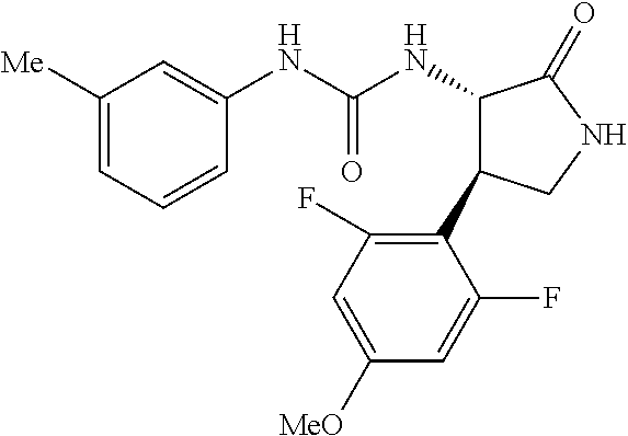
C1([Me])=CC=CC(NC(NC2C(C3=C(F)C=C([MeO])C=C3F)CNC2=O)=O)=C1
